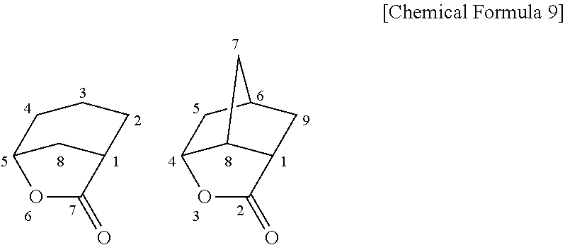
C12CC(CCC1)C(=O)O2.C12C3C(CC(C1)C3)C(=O)O2
